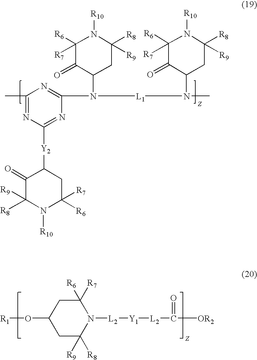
C1([R8])([R9])CC(N([L1]N(C2C(=O)C([R6])([R7])N([R10])C([R8])([R9])C2)C)C2=NC(C)=NC([Y2]C3C(=O)C([R8])([R9])N([R10])C([R6])([R7])C3)=N2)C(=O)C([R6])([R7])N1[R10].[R1]OC1CC([R8])([R9])N([L2][Y1][L2]C(=O)[OR2])C([R7])([R6])C1
